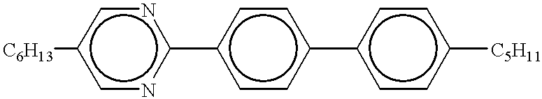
[C6H13]c1cnc(-c2ccc(-c3ccc([C5H11])cc3)cc2)nc1
